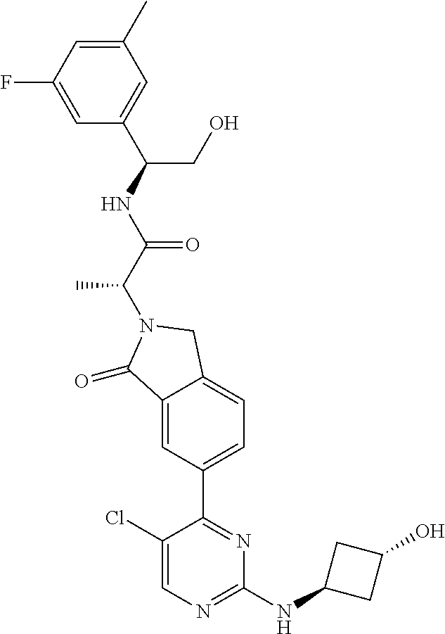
C1(=O)C2=CC(C3=NC(NC4CC(O)C4)=NC=C3Cl)=CC=C2CN1C(C(NC(C1=CC(C)=CC(F)=C1)CO)=O)C
